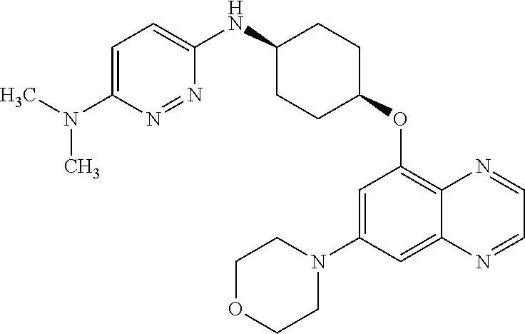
C1=C(N(C)C)N=NC(NC2CCC(OC3=C4C(=CC(N5CCOCC5)=C3)N=CC=N4)CC2)=C1
